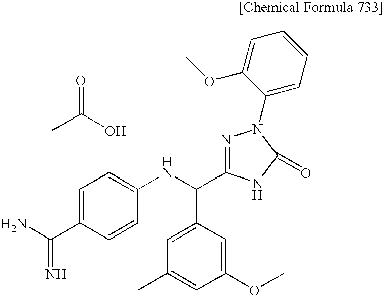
C1(OC)=CC(C(NC2=CC=C(C(N)=N)C=C2)C2=NN(C3=CC=CC=C3OC)C(=O)N2)=CC(C)=C1.CC(=O)O
